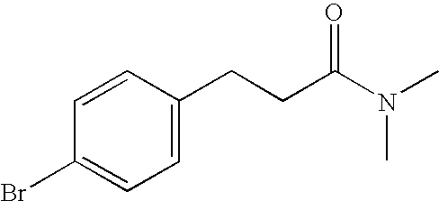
C1=CC(CCC(N(C)C)=O)=CC=C1Br
